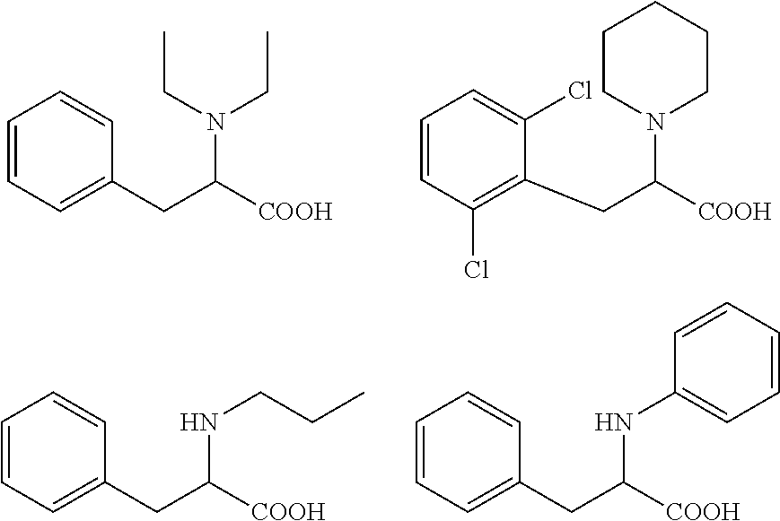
C1=CC=C(CC([COOH])N(CC)CC)C=C1.C1=CC(Cl)=C(CC([COOH])N2CCCCC2)C(Cl)=C1.C1=CC=C(CC([COOH])NCCC)C=C1.C1=CC=C(CC([COOH])NC2=CC=CC=C2)C=C1
